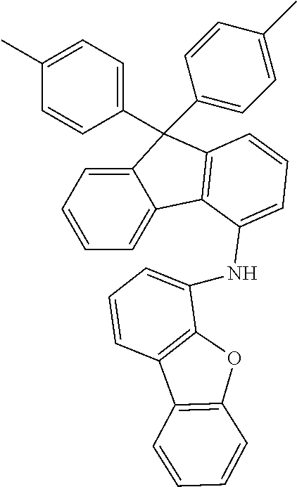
C12=CC=CC=C1C1=C(C2(C2=CC=C(C)C=C2)C2=CC=C(C)C=C2)C=CC=C1NC1=CC=CC2=C1OC1=C2C=CC=C1
